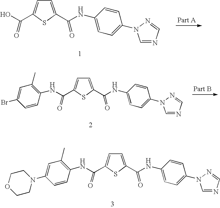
C1=C(C(=O)NC2=CC=C(N3C=NC=N3)C=C2)SC(C(O)=O)=C1.C1=C(N2CCOCC2)C=CC(NC(C2=CC=C(C(NC3=CC=C(N4C=NC=N4)C=C3)=O)S2)=O)=C1C.C1=C(Br)C=CC(NC(C2=CC=C(C(NC3=CC=C(N4C=NC=N4)C=C3)=O)S2)=O)=C1C
